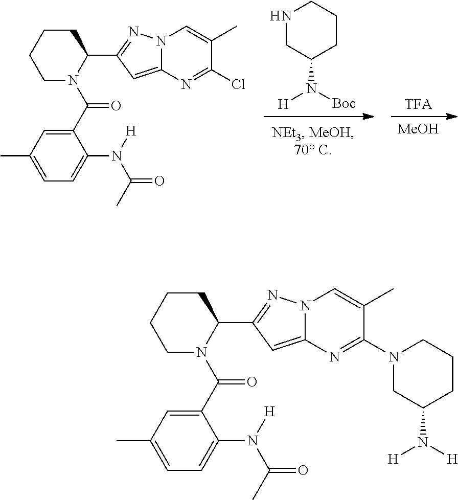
[TFA].[MeOH].N1CC(N([Boc])[H])CCC1.C1(C)=CC=C(N(C(=O)C)[H])C(C(=O)N2CCCCC2C2=NN3C(=C2)N=C(Cl)C(C)=C3)=C1.C1(C)=CC=C(N(C(=O)C)[H])C(C(=O)N2CCCCC2C2=NN3C(=C2)N=C(N2CC(N([H])[H])CCC2)C(C)=C3)=C1
